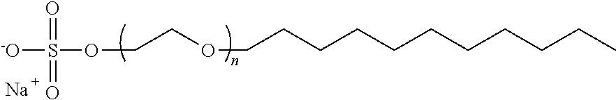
[-O]S(=O)(=O)OCCOCCCCCCCCCCC.[Na]
